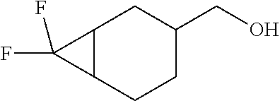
C(O)C1CC2C(CC1)C2(F)F
